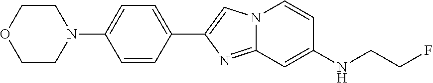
C1(NCCF)=CC2=NC(C3=CC=C(N4CCOCC4)C=C3)=CN2C=C1
